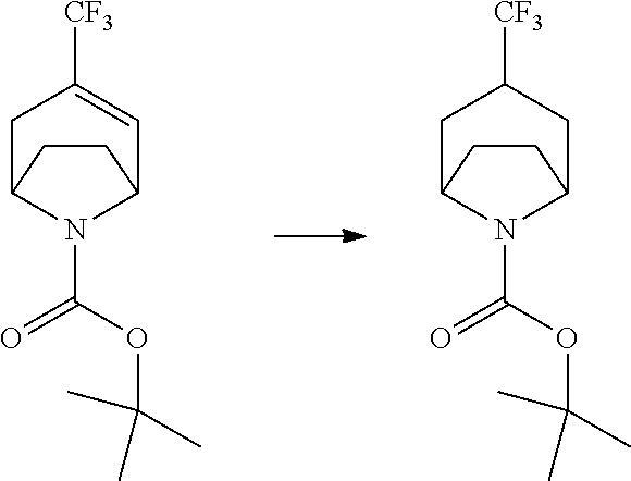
C1C2N(C(OC(C)(C)C)=O)C(CC1[CF3])CC2.C1C2N(C(OC(C)(C)C)=O)C(C=C1[CF3])CC2
